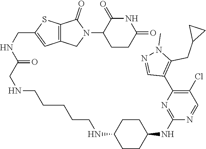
C1CC(=O)NC(=O)C1N1C(=O)C2=C(C1)C=C(CNC(CNCCCCCNC1CCC(NC3=NC(C4=C(CC5CC5)N(C)N=C4)=C(Cl)C=N3)CC1)=O)S2
